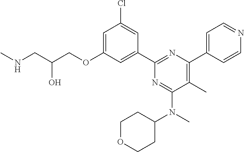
C1=C(OCC(CNC)O)C=C(C2=NC(C3=CC=NC=C3)=C(C)C(N(C3CCOCC3)C)=N2)C=C1Cl
